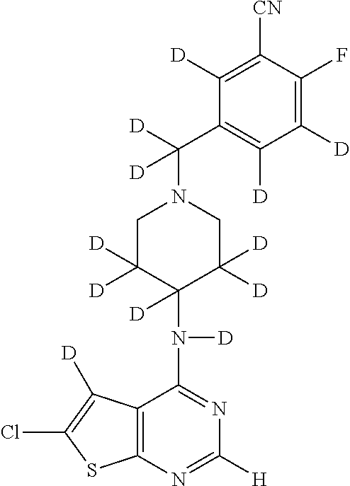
C1([CN])=C([D])C(C([D])(N2CC([D])([D])C(N([D])C3=NC([H])=NC4=C3C([D])=C(Cl)S4)([D])C([D])([D])C2)[D])=C([D])C([D])=C1F
